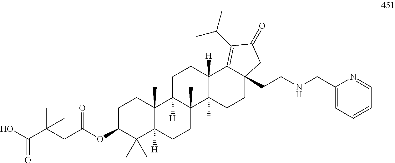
C1C(OC(CC(C(O)=O)(C)C)=O)C(C)(C)C2([H])C(C)(C1)C1([H])C(C)(CC2)C2(C)C([H])(CC1)C1=C(C(C)C)C(=O)CC1(CCNCC1=CC=CC=N1)CC2
